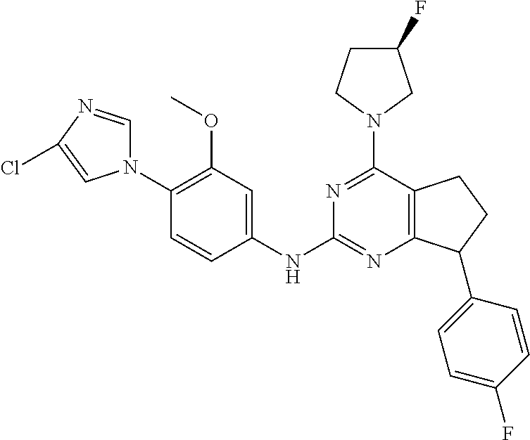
N1(C2=C(OC)C=C(NC3=NC4=C(C(N5CC(F)CC5)=N3)CCC4C3=CC=C(F)C=C3)C=C2)C=NC(Cl)=C1
